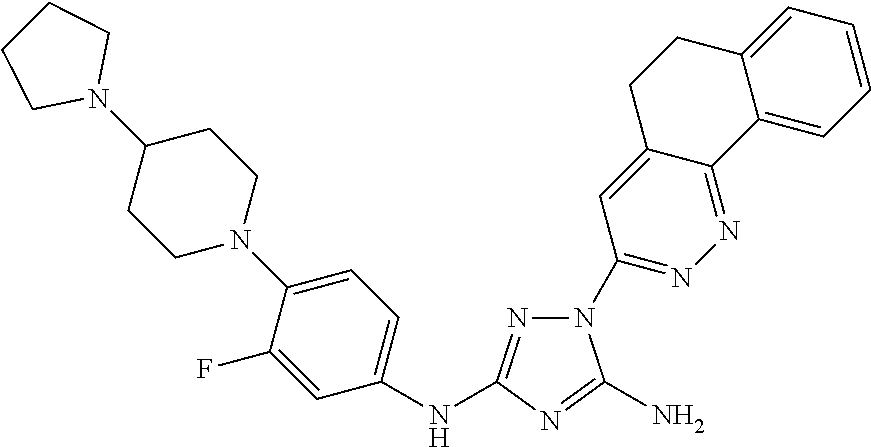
N1(C2=NN=C3C(=C2)CCC2=CC=CC=C32)N=C(NC2=CC=C(N3CCC(N4CCCC4)CC3)C(F)=C2)N=C1N
